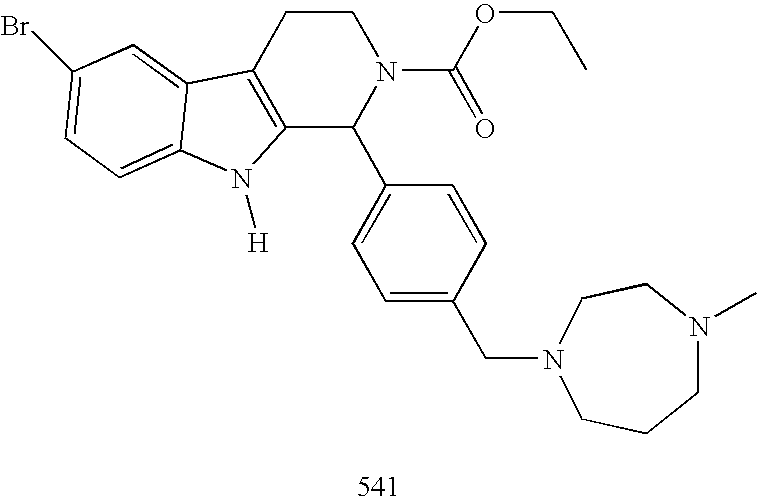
C12=C(CCN(C(OCC)=O)C1C1=CC=C(CN3CCCN(C)CC3)C=C1)C1=CC(Br)=CC=C1N2[H]
